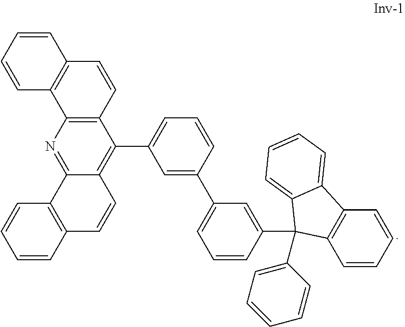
C12=C(N=C3C(=C1C1=CC=CC(C4=CC=CC(C5(C6=CC=CC=C6)C6=C(C=CC=C6)C6=CC=CC=C65)=C4)=C1)C=CC1=C3C=CC=C1)C1=C(C=C2)C=CC=C1
